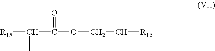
[R15]C(C(=O)OCC[R16])C
